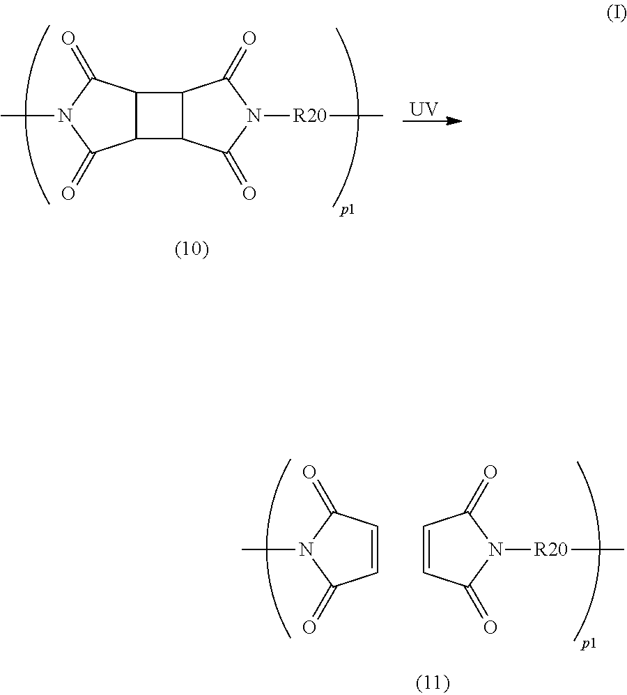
C1=CC(=O)N(C)C1=O.C1=CC(=O)N([R20]C)C1=O.C12C(C(=O)N(C)C1=O)C1C2C(=O)N([R20]C)C1=O.[UV]
